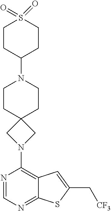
N1=CN=C2C(=C1N1CC3(C1)CCN(C1CCS(=O)(=O)CC1)CC3)C=C(C[CF3])S2
